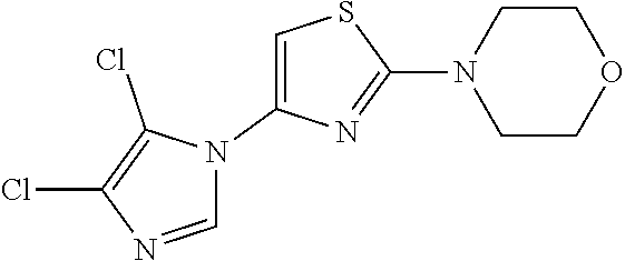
C1=NC(Cl)=C(Cl)N1C1=CSC(N2CCOCC2)=N1
